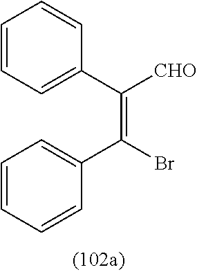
C1=CC=C(C([CHO])=C(Br)C2=CC=CC=C2)C=C1
